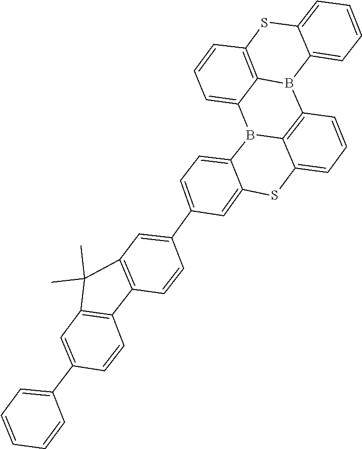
C1=C(C2=CC3=C(C=C2)C2=C(C3(C)C)C=C(C3=CC=CC=C3)C=C2)C=C2C(=C1)B1C3=CC=CC4=C3B(C3=CC=CC=C3S4)C3=C1C(=CC=C3)S2
